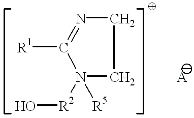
N1([R2]O)([R5])CCN=C1[R1].[A]
